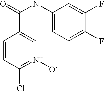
C1=CC(Cl)=[N+]([O-])C=C1C(=O)NC1=CC=C(F)C(F)=C1
